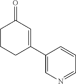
C1(C2=CC(=O)CCC2)=CN=CC=C1
